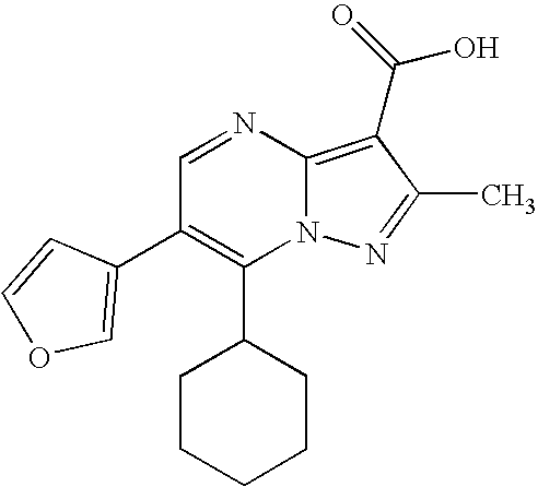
C1(C2CCCCC2)=C(C2=COC=C2)C=NC2=C(C(=O)O)C(C)=NN12
